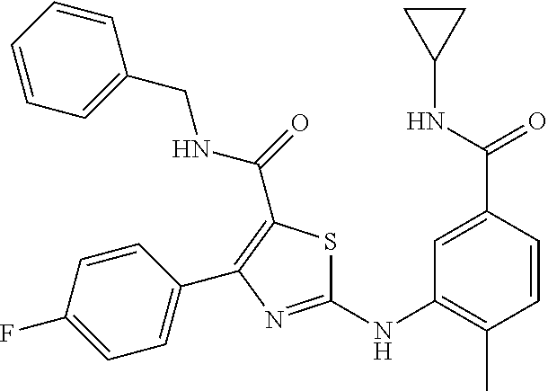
C1(NC2=C(C)C=CC(C(NC3CC3)=O)=C2)=NC(C2=CC=C(F)C=C2)=C(C(=O)NCC2=CC=CC=C2)S1
